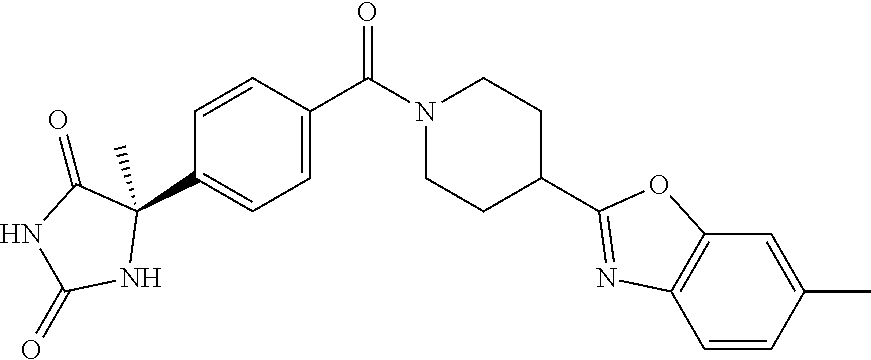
C1=CC(C(N2CCC(C3=NC4=C(O3)C=C(C)C=C4)CC2)=O)=CC=C1C1(C)C(=O)NC(=O)N1
